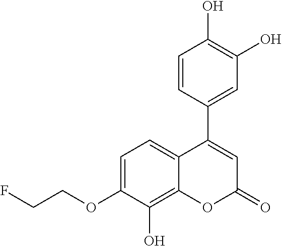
C1=CC(C2=CC(=O)OC3=C(O)C(OCCF)=CC=C23)=CC(O)=C1O
